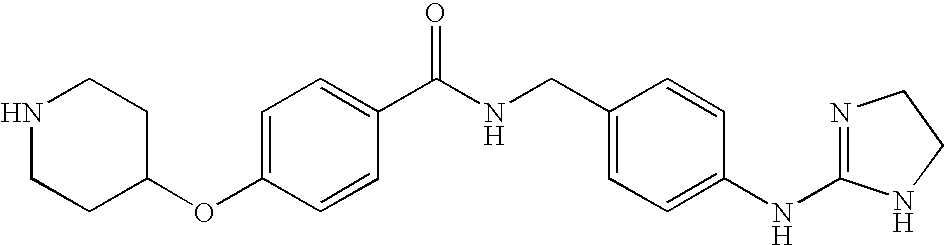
C1=C(OC2CCNCC2)C=CC(C(NCC2=CC=C(NC3=NCCN3)C=C2)=O)=C1
